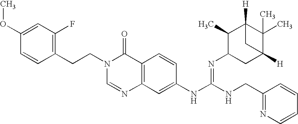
C1(OC)=CC(F)=C(CCN2C=NC3=C(C2=O)C=CC(NC(NCC2=NC=CC=C2)=NC2CC4([H])C(C)(C)C([H])(C2C)C4)=C3)C=C1
